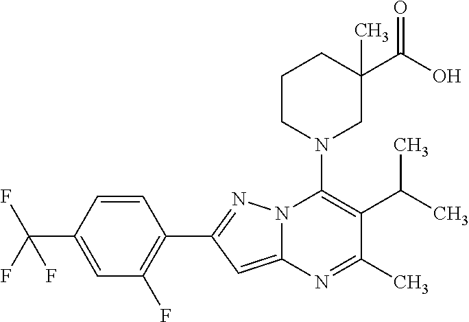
C1=CC(C(F)(F)F)=CC(F)=C1C1=NN2C(=C1)N=C(C)C(C(C)C)=C2N1CC(C(O)=O)(C)CCC1
